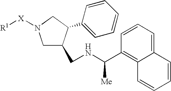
[Me]C(C1=C2C(=CC=C1)C=CC=C2)NCC1CN([X][R1])CC1C1=CC=CC=C1
